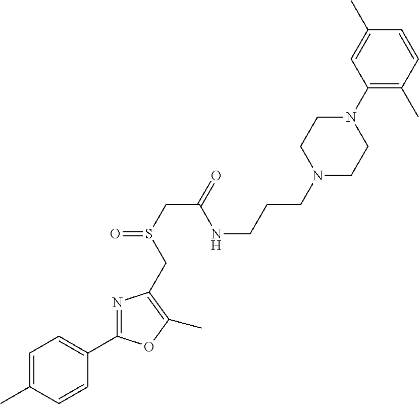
C1(N2CCN(CCCNC(CS(=O)CC3=C(C)OC(C4=CC=C(C)C=C4)=N3)=O)CC2)=C(C)C=CC(C)=C1
